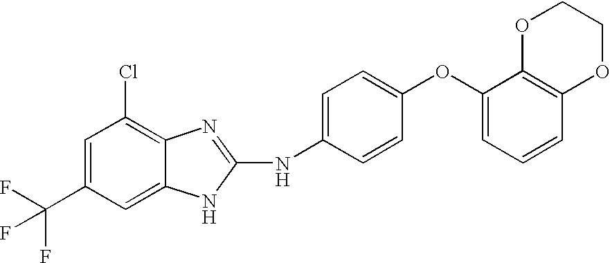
C1=C(C(F)(F)F)C=C2C(=C1Cl)N=C(NC1=CC=C(OC3=CC=CC4=C3OCCO4)C=C1)N2
